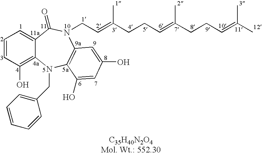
C1=CC(O)=C2C(=C1)C(=O)N(CC=C(CCC=C(CCC=C(C)C)C)C)C1=C(N2CC2=CC=CC=C2)C(O)=CC(O)=C1
